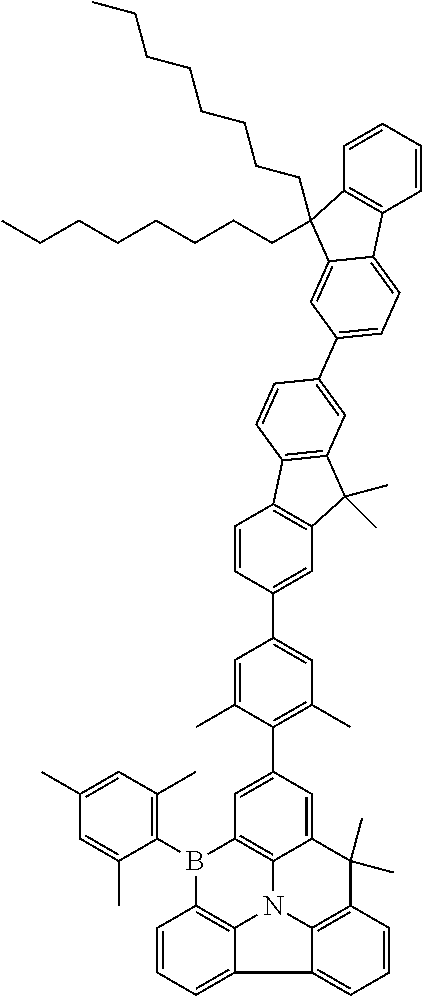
C1=CC=CC2=C1C(CCCCCCCC)(CCCCCCCC)C1=CC(C3=CC4=C(C=C3)C3=C(C4(C)C)C=C(C4=CC(C)=C(C5=CC6=C7C(=C5)C(C)(C)C5=C8N7C7=C(B6C6=C(C)C=C(C)C=C6C)C=CC=C7C8=CC=C5)C(C)=C4)C=C3)=CC=C21
